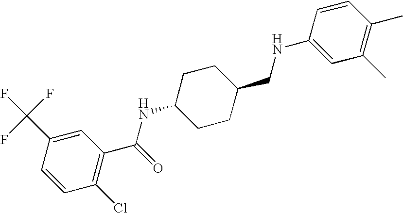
C1(C(F)(F)F)=CC(C(=O)NC2CCC(CNC3=CC(C)=C(C)C=C3)CC2)=C(Cl)C=C1
